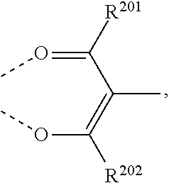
C(C(=OC)[R201])(=C(OC)[R202])C
